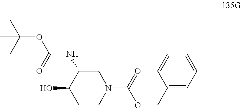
C1C(NC(OC(C)(C)C)=O)C(O)CCN1C(=O)OCC1=CC=CC=C1
